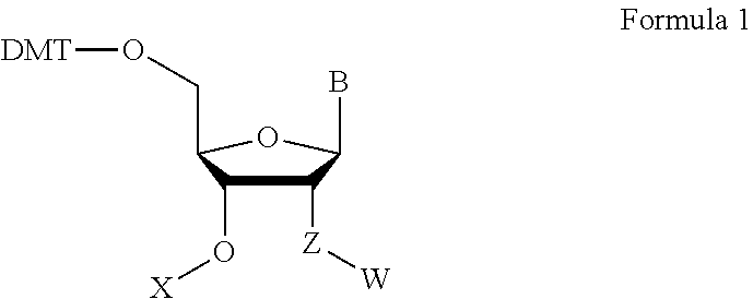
BC1C([Z][W])C(O[X])C(CO[DMT])O1
